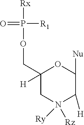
C1(COP([Rx])([R1])=O)([H])CN([Ry])([Rz])C([H])C([Nu])O1
